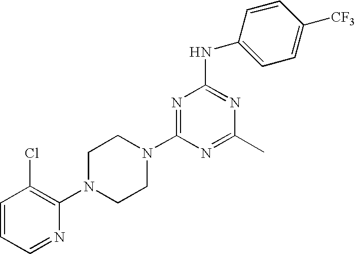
C1=CC=NC(N2CCN(C3=NC(NC4=CC=C([CF3])C=C4)=NC(C)=N3)CC2)=C1Cl
